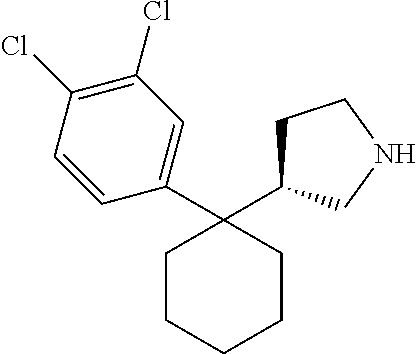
C1CCCCC1(C1=CC(Cl)=C(Cl)C=C1)C1CCNC1
